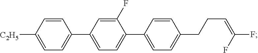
C1=C([C2H5])C=CC(C2=CC=C(C3=CC=C(CCC=C(F)F)C=C3)C(F)=C2)=C1
